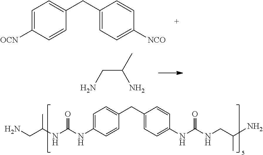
C1=C(NC(=O)NC(C)CN)C=CC(CC2=CC=C(NC(=O)NCC(C)N)C=C2)=C1.C1=C([OCN])C=CC(CC2=CC=C([NCO])C=C2)=C1.C(C(C)N)N
